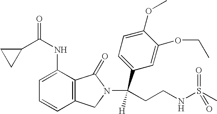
C1=C(NC(=O)C2CC2)C2=C(C=C1)CN(C(C1=CC=C(OC)C(OCC)=C1)([H])CCNS(C)(=O)=O)C2=O
